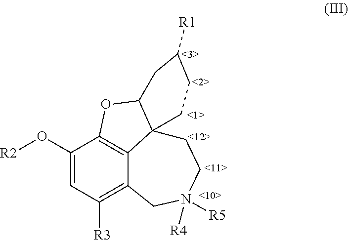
C1(O[R2])=CC([R3])=C2C3=C1OC1C3(CCC([R1])C1)CCN([R4])([R5])C2
